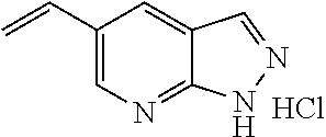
C1(C=C)=CN=C2C(=C1)C=NN2.Cl
